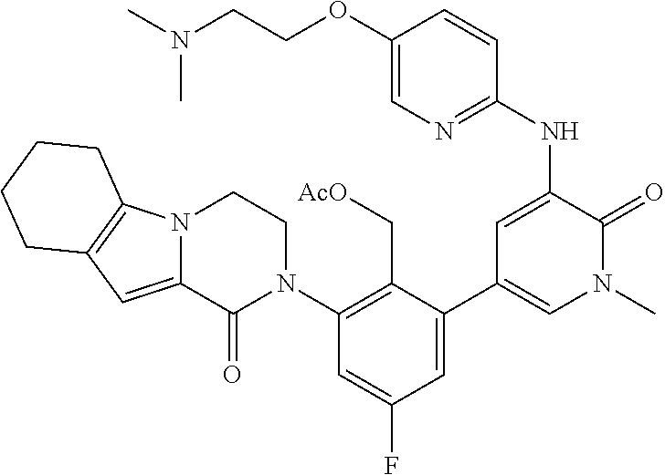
C1=C(F)C=C(C2=CN(C)C(=O)C(NC3=NC=C(OCCN(C)C)C=C3)=C2)C(C[AcO])=C1N1CCN2C(=CC3=C2CCCC3)C1=O
